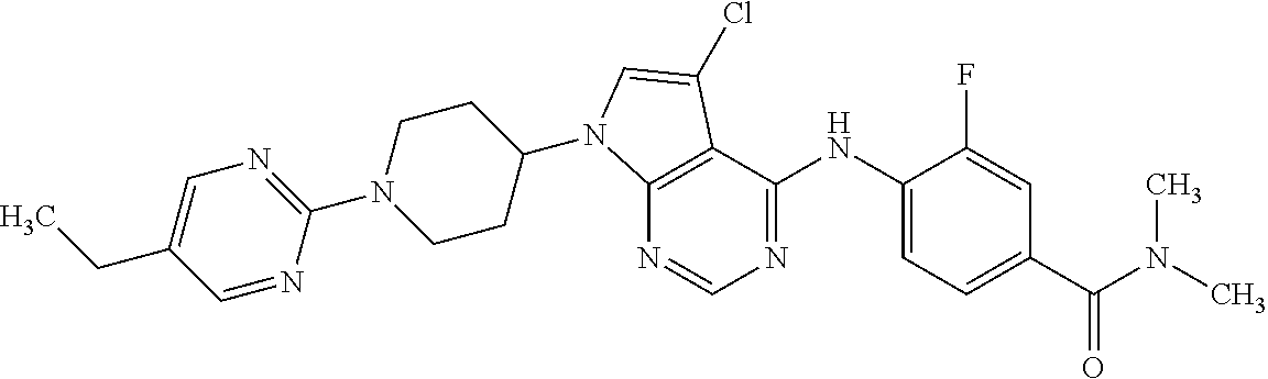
C12=C(C(NC3=CC=C(C(=O)N(C)C)C=C3F)=NC=N1)C(Cl)=CN2C1CCN(C2=NC=C(CC)C=N2)CC1
